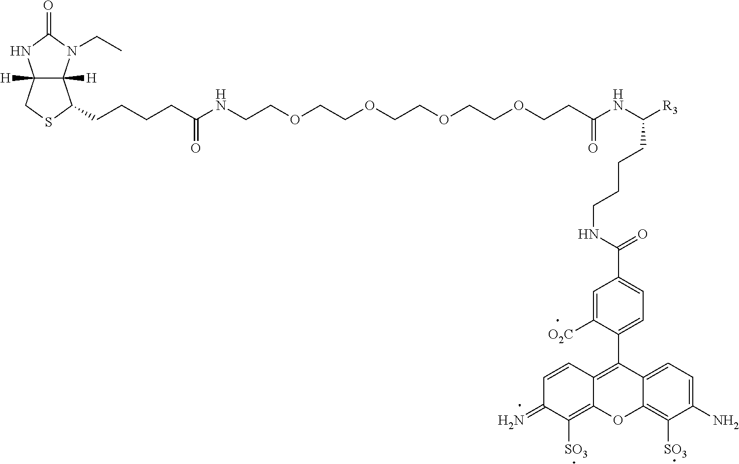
C12([H])C([H])(N(CC)C(=O)N1)C(CCCCC(NCCOCCOCCOCCOCCC(NC([R3])CCCCNC(=O)C1=CC=C(C3=C4C(=C([SO3])C(=N)C=C4)OC4=C([SO3])C(N)=CC=C34)C([O2C])=C1)=O)=O)SC2
